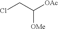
[OMe]C(CCl)[OAc]
